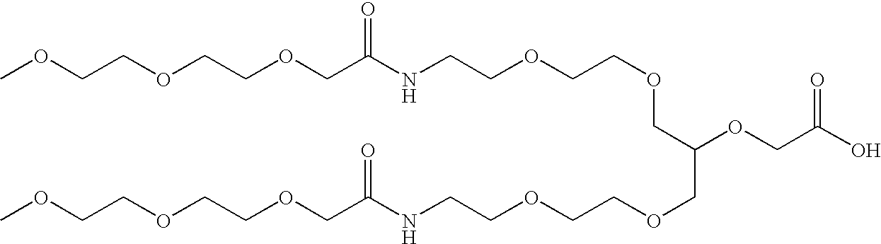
C(COCCNC(COCCOCCOC)=O)OCC(COCCOCCNC(COCCOCCOC)=O)OCC(O)=O
